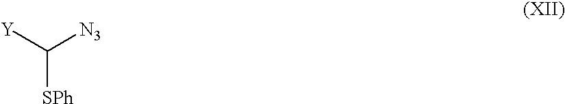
C([SPh])([Y])[N3]
